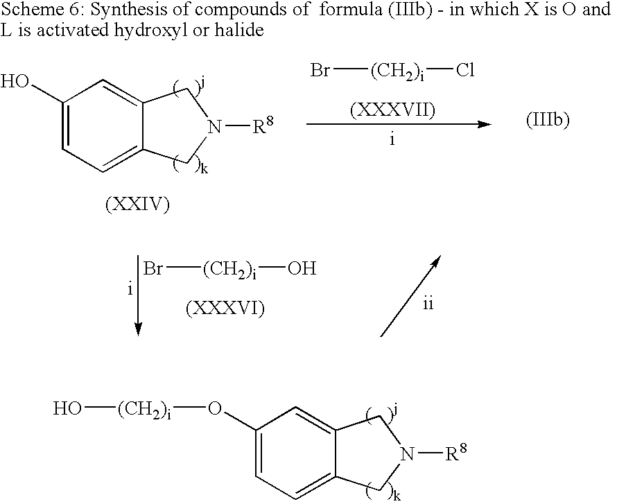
C1(O[(CH2)i]O)=CC=C2C(=C1)CN([R8])C2.C1(O)=CC=C2C(=C1)CN([R8])C2.Br[(CH2)i]O.Br[(CH2)i]Cl
